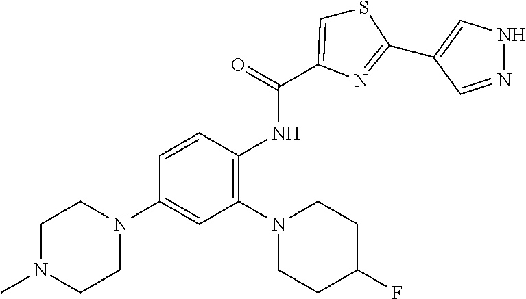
S1C=C(C(=O)NC2=C(N3CCC(F)CC3)C=C(N3CCN(C)CC3)C=C2)N=C1C1=CNN=C1
